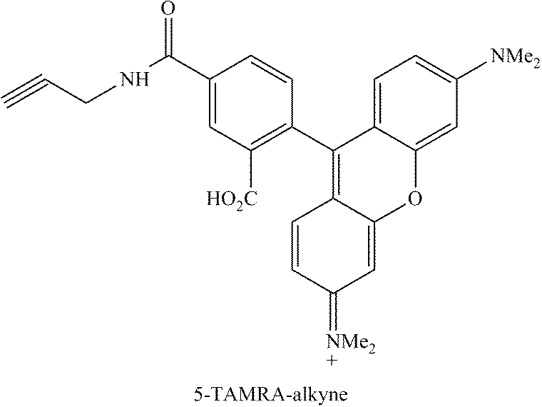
C1([HO2C])=C(C2=C3C(=CC(=[NMe2+])C=C3)OC3=CC([NMe2])=CC=C23)C=CC(C(NCC#C)=O)=C1
